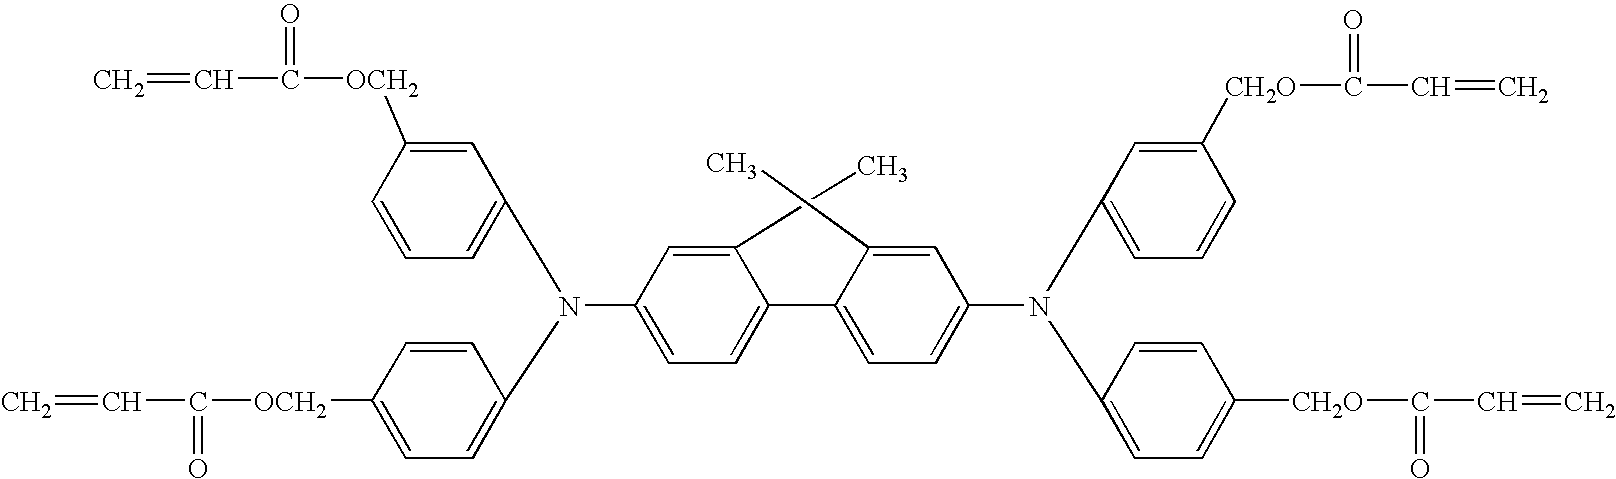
C=CC([OCH2]C1=CC=C(N(C2=CC=CC([OCH2]C(=O)C=C)=C2)C2=CC=C(C3=CC=C(N(C4=CC=C([CH2O]C(=O)C=C)C=C4)C4=CC=CC([CH2O]C(=O)C=C)=C4)C=C3C)C(C)=C2)C=C1)=O
